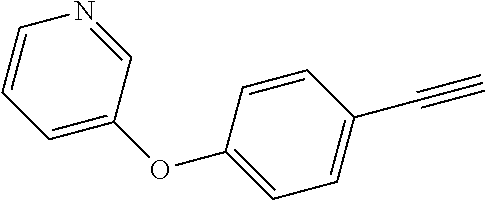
C1=CN=CC(OC2=CC=C(C#C)C=C2)=C1
